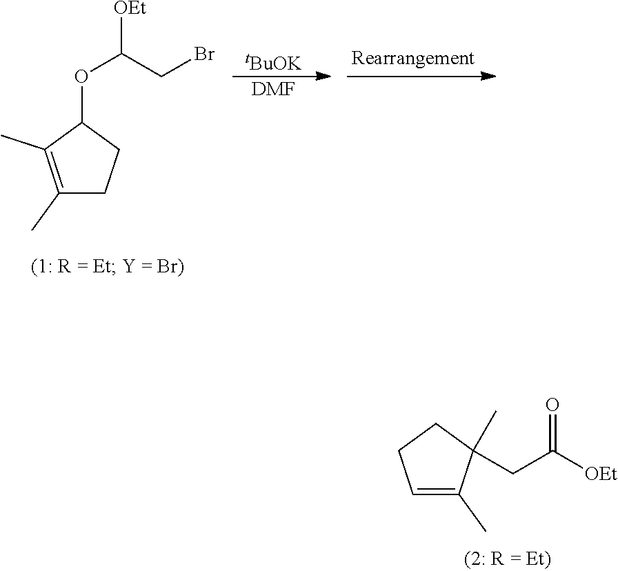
[tBuOK].[DMF].C1(C)=C(C)C(OC([OEt])CBr)CC1.C1=C(C)C(C)(CC([OEt])=O)CC1
